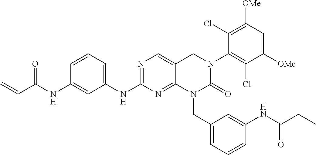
N1=C(NC2=CC=CC(NC(C=C)=O)=C2)N=C2C(=C1)CN(C1=C(Cl)C([OMe])=CC([OMe])=C1Cl)C(=O)N2CC1=CC=CC(NC(CC)=O)=C1
